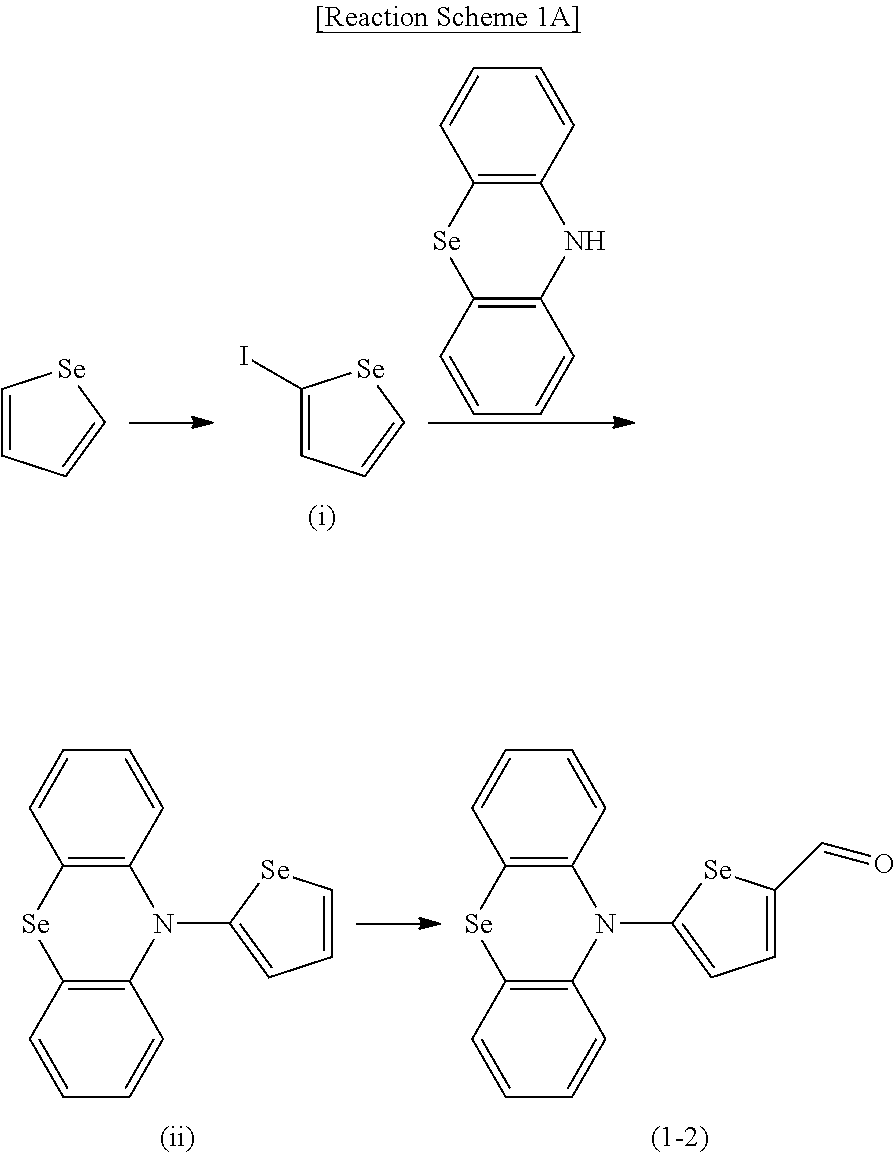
C12=C(N(C3=CC=C(C=O)[Se]3)C3=C([Se]1)C=CC=C3)C=CC=C2.C12=C(N(C3=CC=C[Se]3)C3=C([Se]1)C=CC=C3)C=CC=C2.C1=CC=C[Se]1.C1=CC=C(I)[Se]1.C12=C(NC3=C([Se]1)C=CC=C3)C=CC=C2
